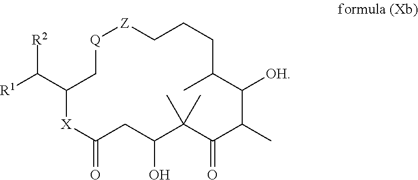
[Q]1[Z]CCCC(C)C([OH])C(C)C(=O)C(C)(C)C(O)CC(=O)[X]C(C([R2])[R1])C1
